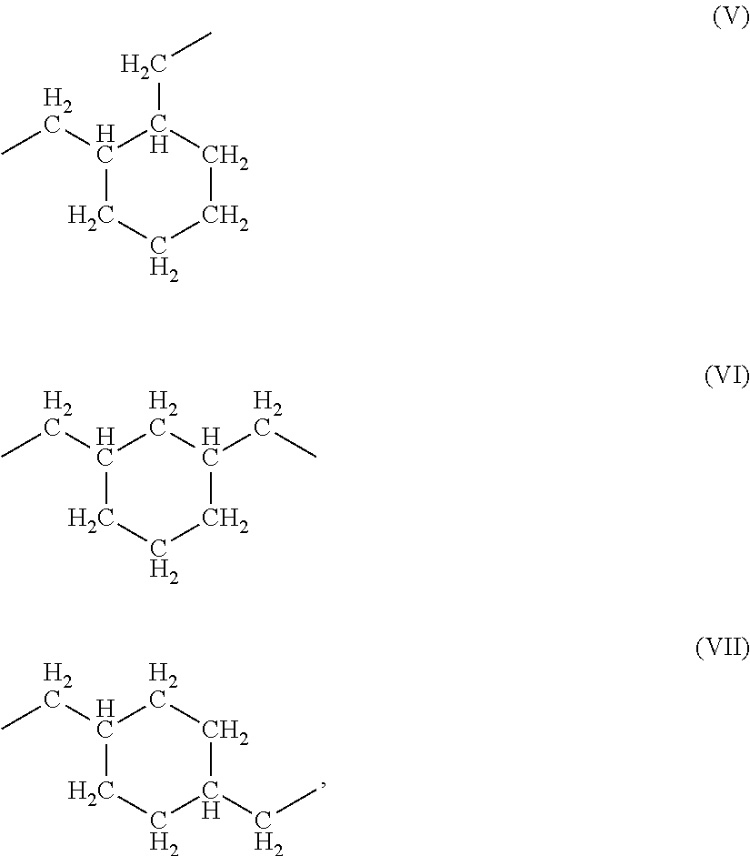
C1CC(CC)C(CC)CC1.C1C(CC)CC(CC)CC1.C1(CC)CCC(CC)CC1
